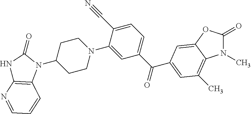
N1(C)C(=O)OC2=CC(C(C3=CC=C(C#N)C(N4CCC(N5C(=O)NC6=C5C=CC=N6)CC4)=C3)=O)=CC(C)=C12
